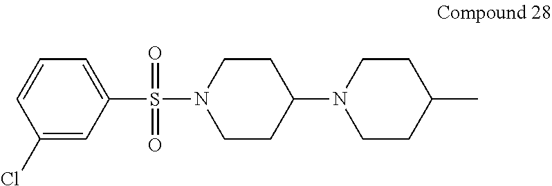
C1=CC(Cl)=CC(S(=O)(=O)N2CCC(N3CCC(C)CC3)CC2)=C1
